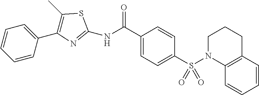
C(C1=CC=C(S(N2CCCC3=C2C=CC=C3)(=O)=O)C=C1)(=O)NC1=NC(C2=CC=CC=C2)=C(C)S1
